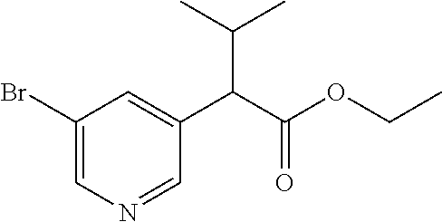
C1(Br)=CN=CC(C(C(OCC)=O)C(C)C)=C1
